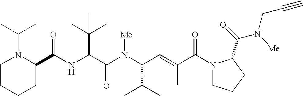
N(C(C(N(C(C(C)C)C=C(C)C(N1CCCC1C(=O)N([Me])CC#C)=O)[Me])=O)C(C)(C)C)C(C1N(C(C)C)CCCC1)=O
